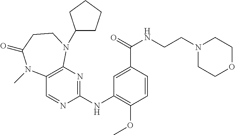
C12=C(N=C(NC3=C(OC)C=CC(C(=O)NCCN4CCOCC4)=C3)N=C1)N(C1CCCC1)CCC(=O)N2C
